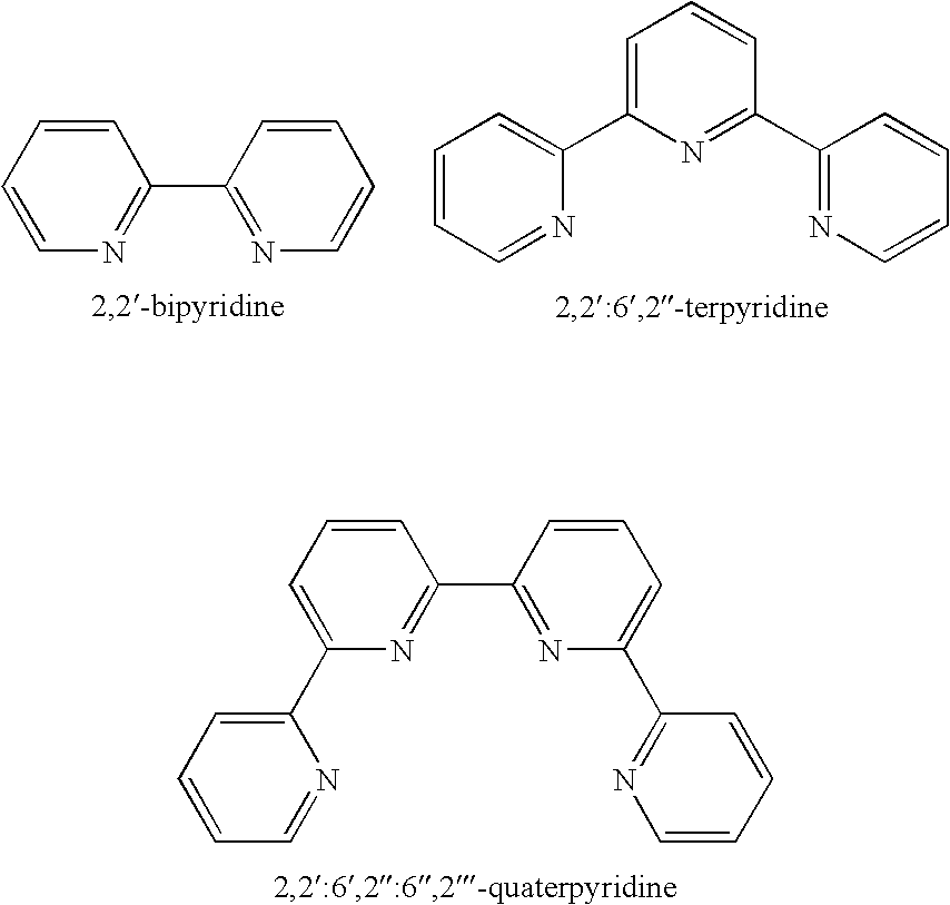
N1=C(C2=NC=CC=C2)C=CC=C1.C1=CC=NC(C2=CC=CC(C3=NC=CC=C3)=N2)=C1.N1=C(C2=NC(C3=NC=CC=C3)=CC=C2)C=CC=C1C1=CC=CC=N1
